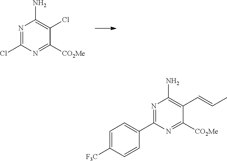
N1=C(Cl)N=C([CO2Me])C(Cl)=C1N.N1=C(C2=CC=C([F3C])C=C2)N=C([CO2Me])C(C=CC)=C1N
